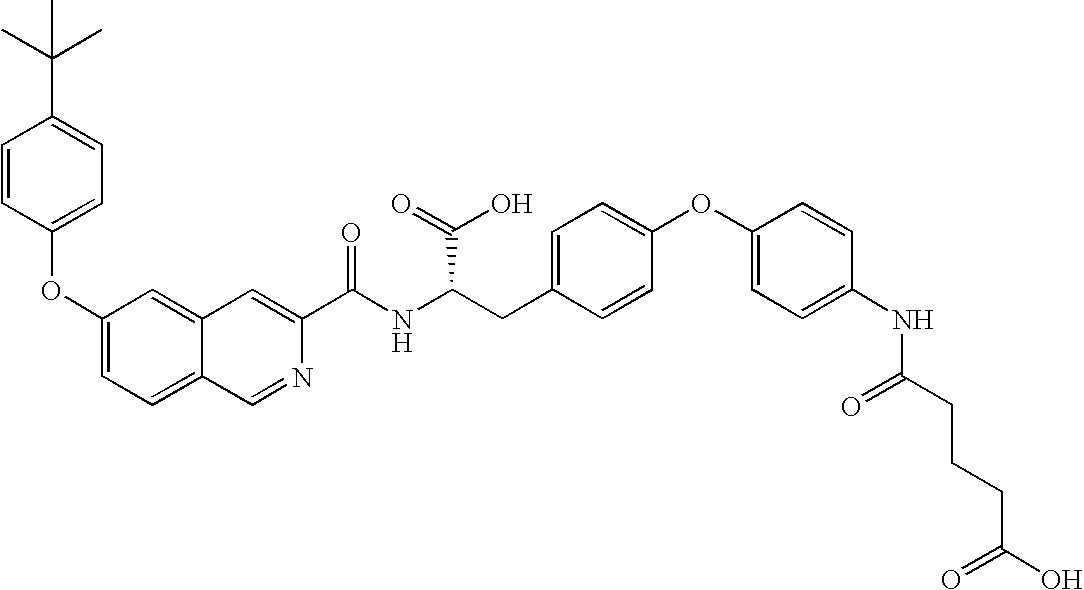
O(C1=CC=C2C(=C1)C=C(C(NC(CC1=CC=C(OC3=CC=C(NC(CCCC(O)=O)=O)C=C3)C=C1)C(O)=O)=O)N=C2)C1=CC=C(C(C)(C)C)C=C1
